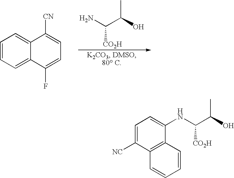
NC(C(O)C)[CO2H].C1=CC=C2C(=C1)C([CN])=CC=C2F.C1=C([NC])C2=C(C(NC(C(O)C)[CO2H])=C1)C=CC=C2
